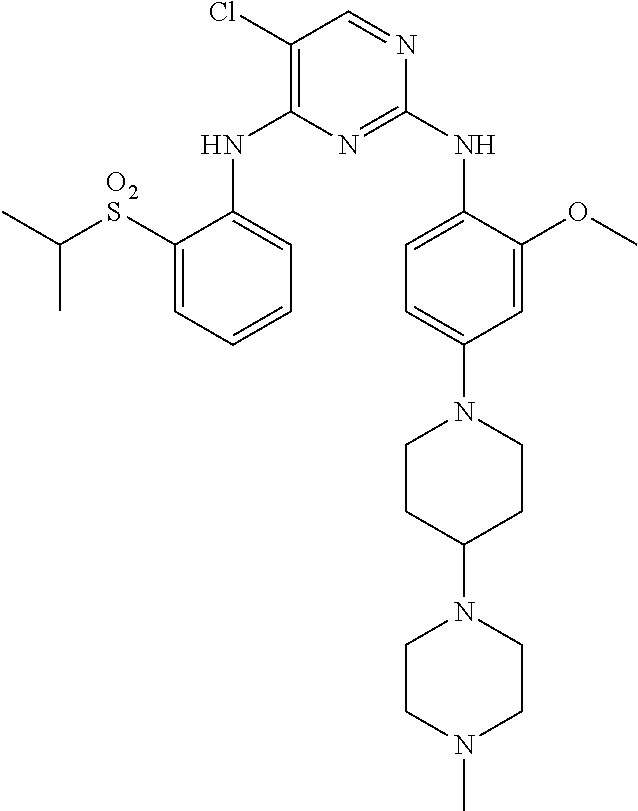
C1(Cl)=C(NC2=CC=CC=C2[O2S]C(C)C)N=C(NC2=CC=C(N3CCC(N4CCN(C)CC4)CC3)C=C2OC)N=C1
